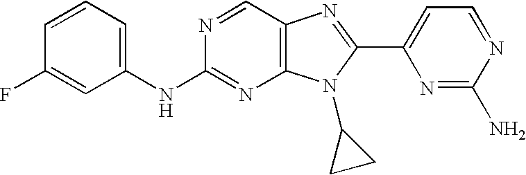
N(C1=NC2=C(C=N1)N=C(C1=CC=NC(N)=N1)N2C1CC1)C1=CC=CC(F)=C1
